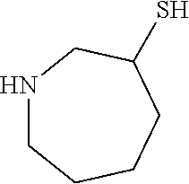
N1CCCCC(S)C1
